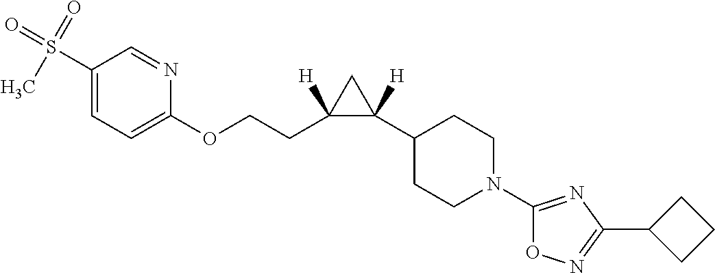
C1(S(=O)(=O)C)=CC=C(OCCC2([H])C([H])(C3CCN(C4=NC(C5CCC5)=NO4)CC3)C2)N=C1
